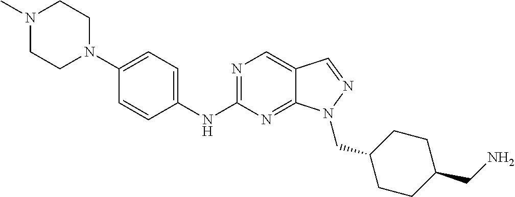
N1=C(NC2=CC=C(N3CCN(C)CC3)C=C2)N=C2C(=C1)C=NN2CC1CCC(CN)CC1
